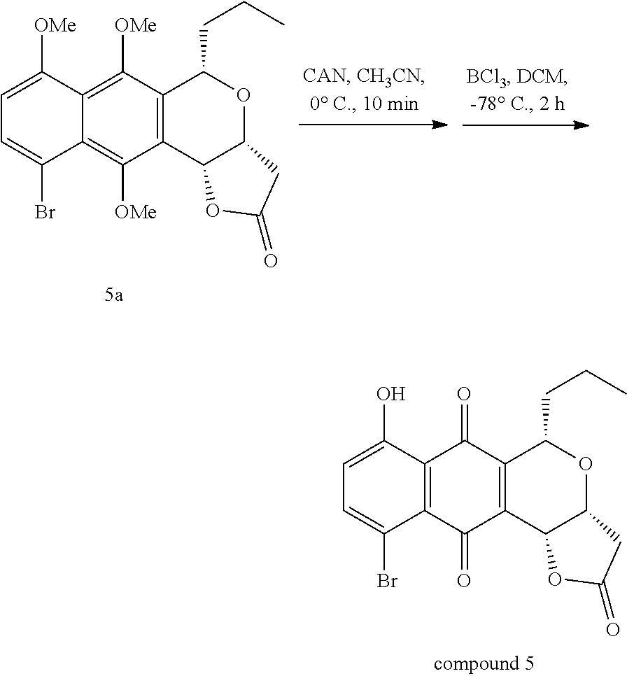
C1=C([OMe])C2=C([OMe])C3=C(C([OMe])=C2C(Br)=C1)C1C(OC3CCC)CC(=O)O1.C1=C(O)C2=C(C(Br)=C1)C(=O)C1=C(C2=O)C(CCC)OC2C1OC(=O)C2
